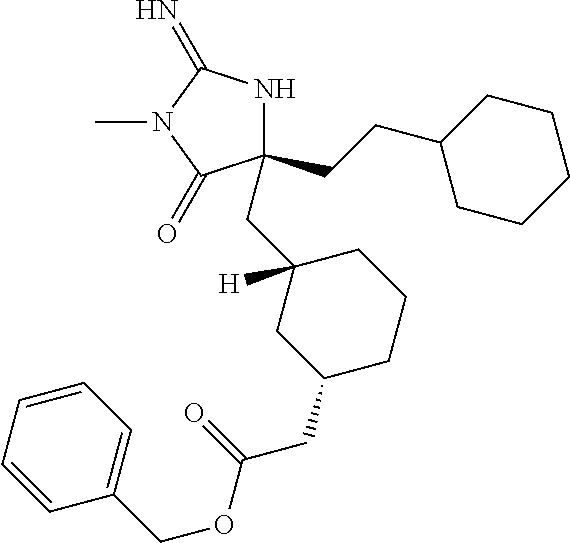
C1(CCC2CCCCC2)(CC2([H])CC(CC(OCC3=CC=CC=C3)=O)CCC2)NC(=N)N(C)C1=O
